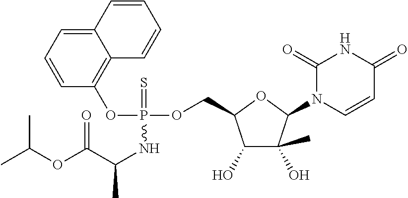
C1=CC=C2C(=C1OP(NC(C(OC(C)C)=O)C)(OCC1C(O)C(C)(O)C(N3C=CC(=O)NC3=O)O1)=S)C=CC=C2
